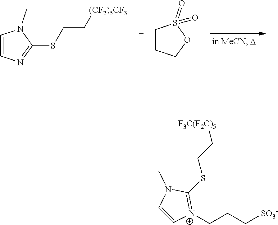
[F3C(F2C)5]CCSC1=[N+](CCC[SO3-])C=CN1C.C1=CN=C(SCC[(CF2)5CF3])N1C.C1CCOS1(=O)=O
